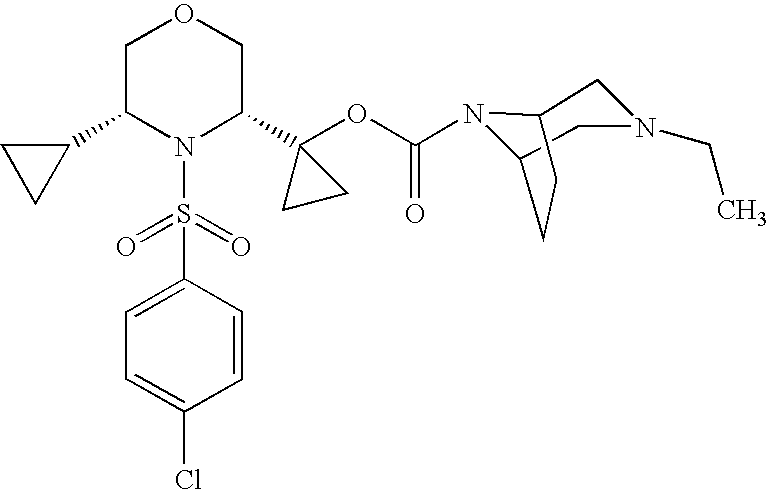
C1(C2N(S(=O)(=O)C3=CC=C(Cl)C=C3)C(C3(OC(=O)N4C5CN(CC)CC4CC5)CC3)COC2)CC1
